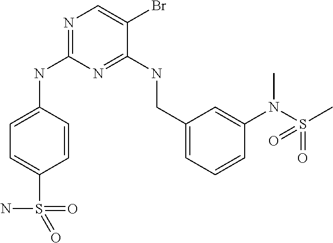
C1=CC(NC2=NC=C(Br)C(NCC3=CC=CC(N(S(C)(=O)=O)C)=C3)=N2)=CC=C1S(=O)(=O)N
